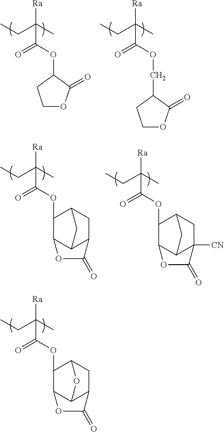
[Ra]C(C)(CC)C(OC1C2C3C(CC1O3)C(=O)O2)=O.[Ra]C(C)(CC)C(OC1CCOC1=O)=O.[Ra]C(C)(CC)C(OCC1CCOC1=O)=O.[Ra]C(C)(CC)C(OC1C2C3C(CC1C3)C(=O)O2)=O.[Ra]C(C)(CC)C(OC1C2C3C([CN])(CC1C3)C(=O)O2)=O
